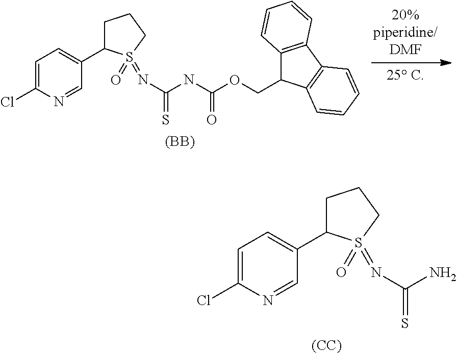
C1=C(Cl)N=CC(C2CCCS2(=O)=NC(=S)NC(OCC2C3=C(C4=C2C=CC=C4)C=CC=C3)=O)=C1.[(BB)].C1=C(Cl)N=CC(C2CCCS2(=O)=NC(=S)N)=C1.[(CC)]
